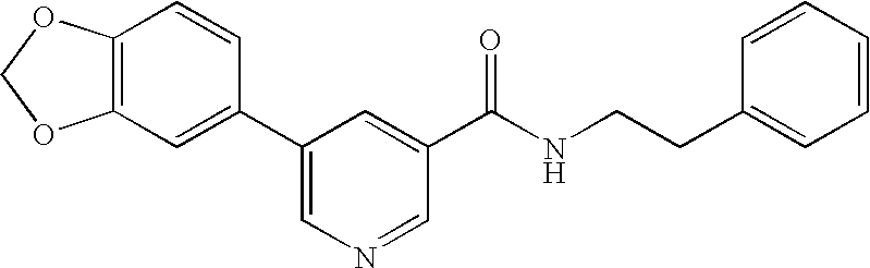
C12=C(C=C(C3=CN=CC(C(NCCC4=CC=CC=C4)=O)=C3)C=C1)OCO2
